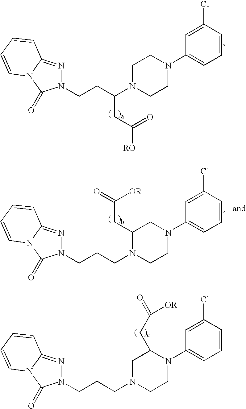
N1(CCC(N2CCN(C3=CC=CC(Cl)=C3)CC2)CC([RO])=O)N=C2N(C1=O)C=CC=C2.N1(CCCN2CCN(C3=CC=CC(Cl)=C3)CC2CC(=O)[OR])N=C2N(C1=O)C=CC=C2.N1(CCCN2CCN(C3=CC=CC(Cl)=C3)C(CC([OR])=O)C2)N=C2N(C1=O)C=CC=C2
